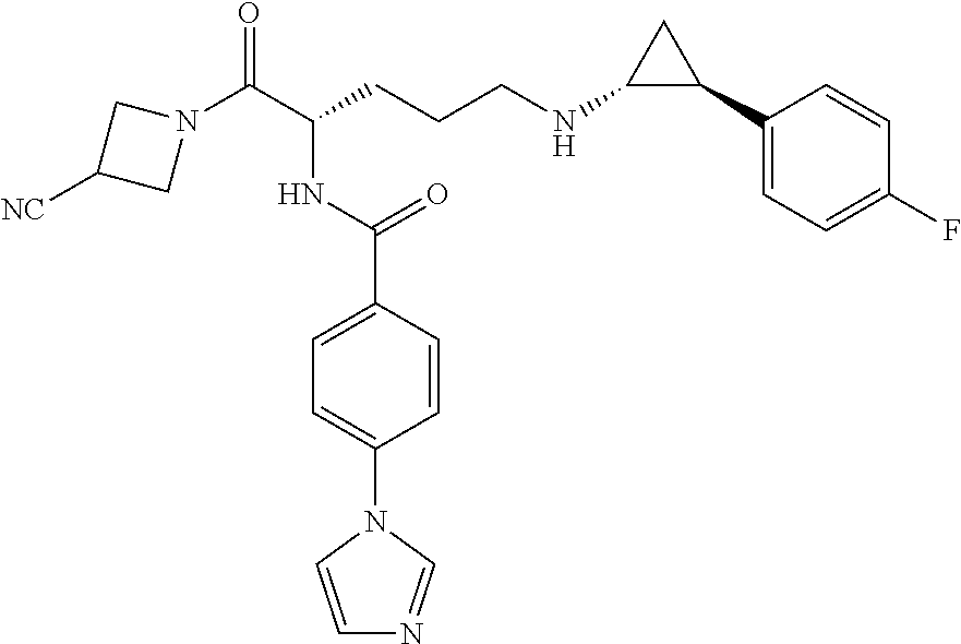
N1(C(C(CCCNC2C(C3=CC=C(F)C=C3)C2)NC(C2=CC=C(N3C=CN=C3)C=C2)=O)=O)CC([NC])C1
